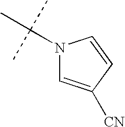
N1(C(C)(C)C)C=C([CN])C=C1
